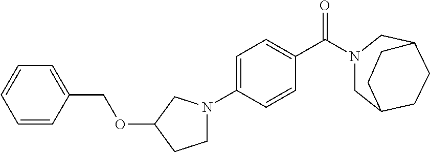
C1C2CCC(CN1C(C1=CC=C(N3CCC(OCC4=CC=CC=C4)C3)C=C1)=O)CC2
